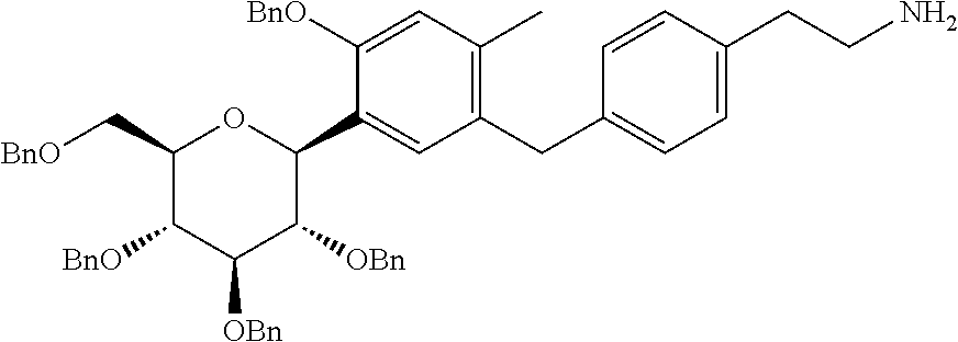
C1(C[BnO])C([BnO])C([OBn])C([OBn])C(C2=CC(CC3=CC=C(CCN)C=C3)=C(C)C=C2[BnO])O1
